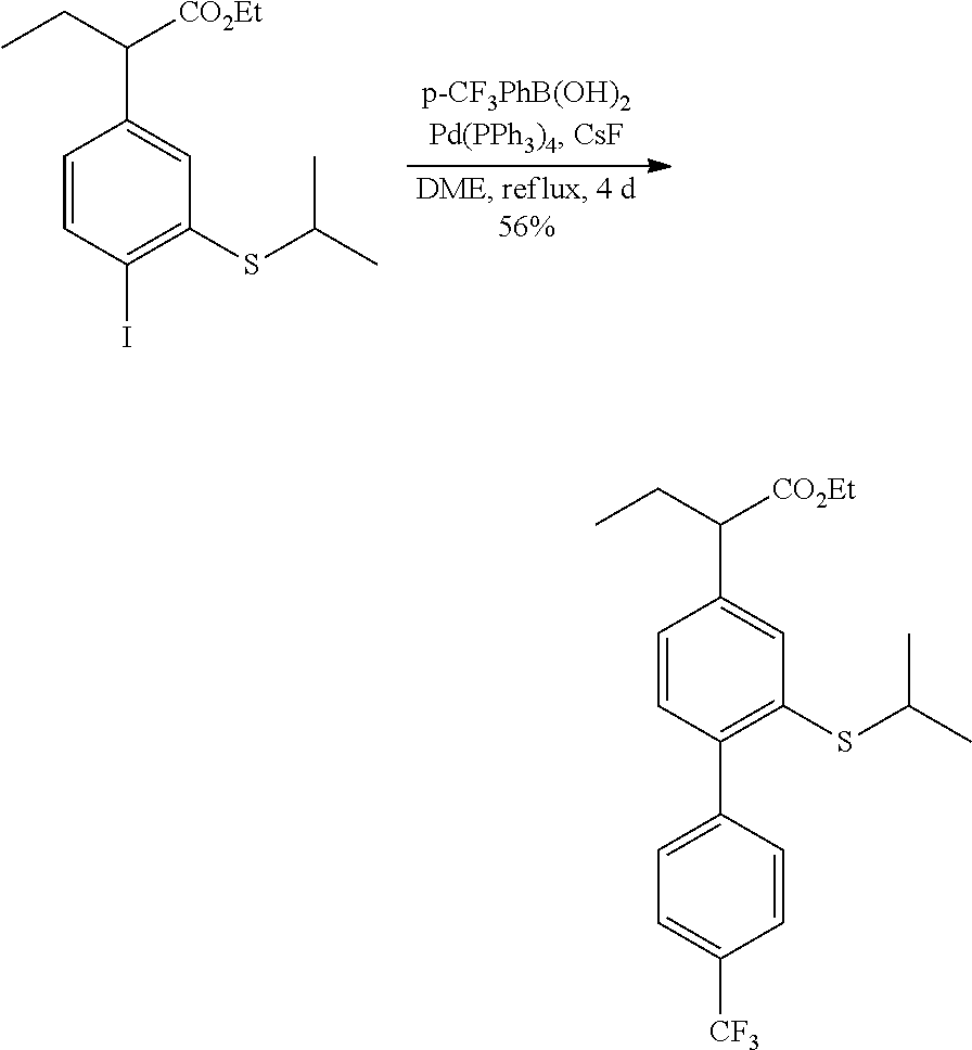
C1=CC(I)=C(SC(C)C)C=C1C(CC)[CO2Et].C1=CC(C2=CC=C([CF3])C=C2)=C(SC(C)C)C=C1C(CC)[CO2Et]
